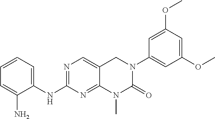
C1(NC2=CC=CC=C2N)=NC=C2C(=N1)N(C)C(=O)N(C1=CC(OC)=CC(OC)=C1)C2
